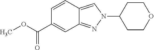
C1=CC2=CN(C3CCOCC3)N=C2C=C1C(OC)=O
